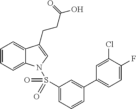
C1=CC=C2C(=C1)C(CCC(O)=O)=CN2S(C1=CC=CC(C2=CC=C(F)C(Cl)=C2)=C1)(=O)=O
